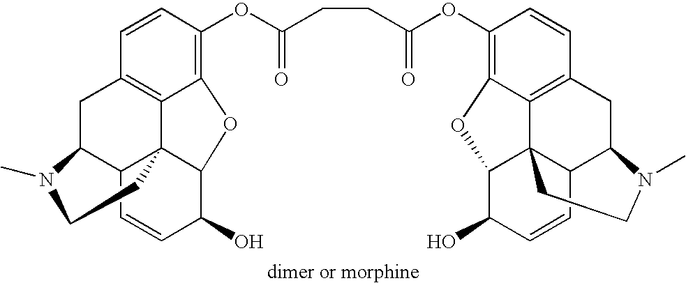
C12C=CC(O)C3C14C1=C(CC2N(C)CC4)C=CC(OC(CCC(OC2=C4C5=C(C=C2)CC2C6C5(C(O4)C(O)C=C6)CCN2C)=O)=O)=C1O3
